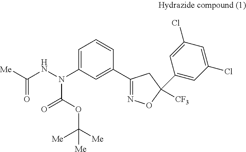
C1=C(N(C(=O)OC([Me])([Me])[Me])NC([Me])=O)C=C(C2=NOC([CF3])(C3=CC(Cl)=CC(Cl)=C3)C2)C=C1
